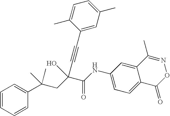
C1=CC=CC(C(CC(C(NC2=CC=C3C(=C2)C(C)=NOC3=O)=O)(C#CC2=CC(C)=CC=C2C)O)(C)C)=C1
